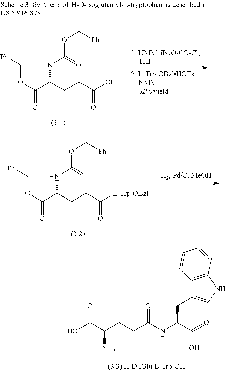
O(C[Ph])C(=O)C(CCC(O)=O)NC(OC[Ph])=O.O(C[Ph])C(=O)C(CCC([L-Trp-OBzl])=O)NC(OC[Ph])=O.OC(C(CCC(NC(C(=O)O)CC1=CNC2=C1C=CC=C2)=O)N)=O
